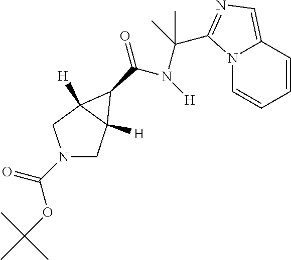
N12C=CC=CC1=CN=C2C(C)(N([H])C(=O)C1C2([H])CN(C(=O)OC(C)(C)C)CC21[H])C
